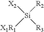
[X2][Si]([R3])([R2])[X1R1]
